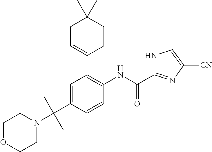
C1=C(C(N2CCOCC2)(C)C)C=CC(NC(C2=NC([CN])=CN2)=O)=C1C1=CCC(C)(C)CC1
